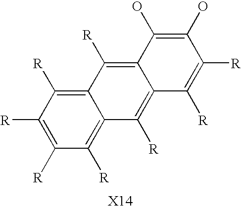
C1([R])=C2C(=C([R])C3=C([R])C([R])=C([R])C([R])=C13)C([R])=C([R])C(O)=C2O
